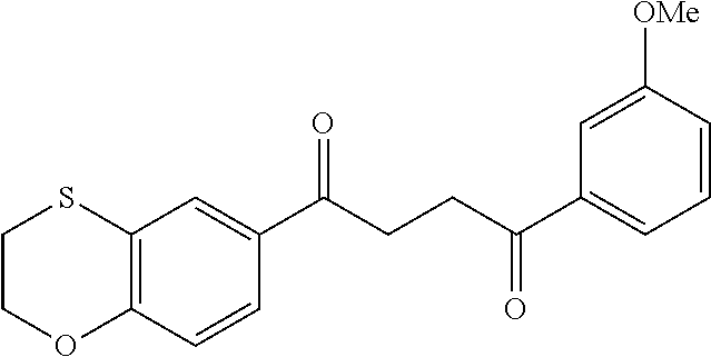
C12=C(C=CC(C(CCC(C3=CC=CC([OMe])=C3)=O)=O)=C1)OCCS2
